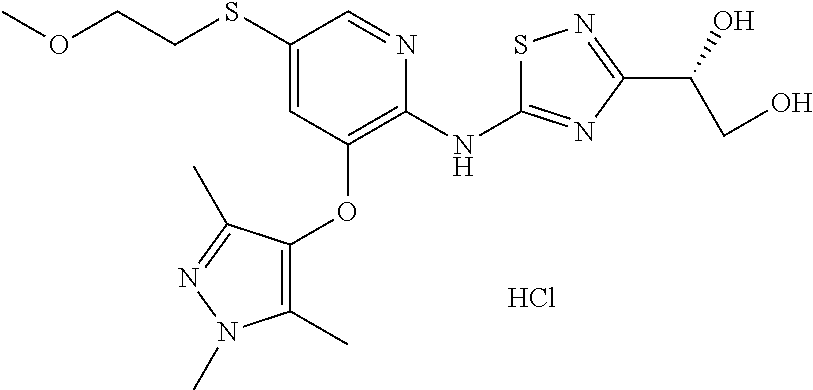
Cl.O(CCSC1=CC(OC2=C(C)N(C)N=C2C)=C(NC2=NC(C(O)CO)=NS2)N=C1)C
